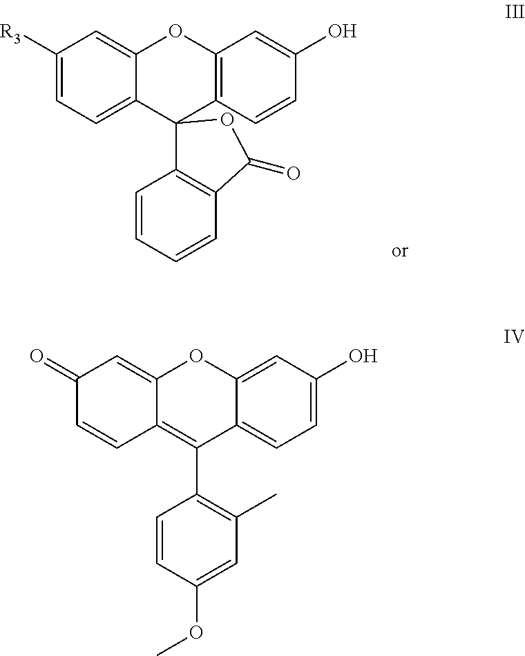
C1([R3])=CC=C2C(=C1)OC1=C(C23C2=C(C=CC=C2)C(=O)O3)C=CC(O)=C1.C1(=O)C=CC2=C(C3=C(C)C=C(OC)C=C3)C3=CC=C(O)C=C3OC2=C1
